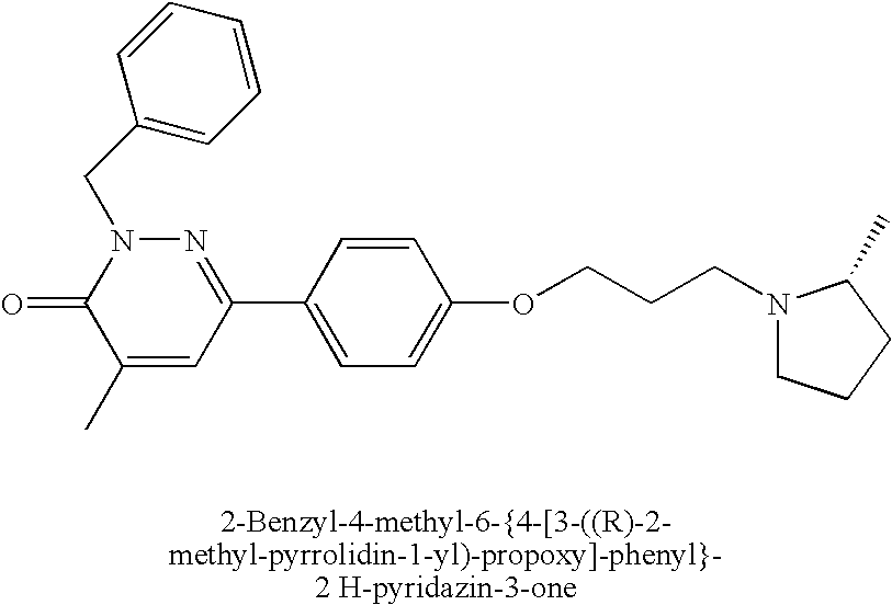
N1=C(C2=CC=C(OCCCN3CCCC3C)C=C2)C=C(C)C(=O)N1CC1=CC=CC=C1
